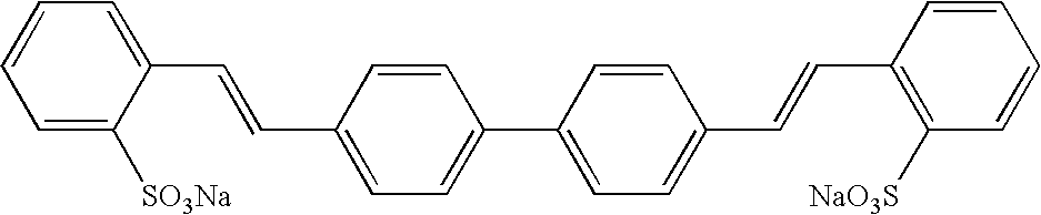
C1=C([SO3Na])C(C=CC2=CC=C(C3=CC=C(C=CC4=C([NaO3S])C=CC=C4)C=C3)C=C2)=CC=C1
